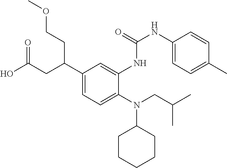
N(C1CCCCC1)(CC(C)C)C1=CC=C(C(CC(O)=O)CCOC)C=C1NC(=O)NC1=CC=C(C)C=C1
